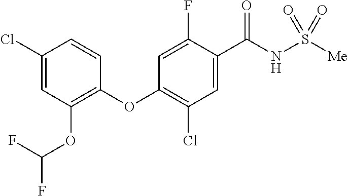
C1(Cl)=CC(OC(F)F)=C(OC2=C(Cl)C=C(C(NS([Me])(=O)=O)=O)C(F)=C2)C=C1
